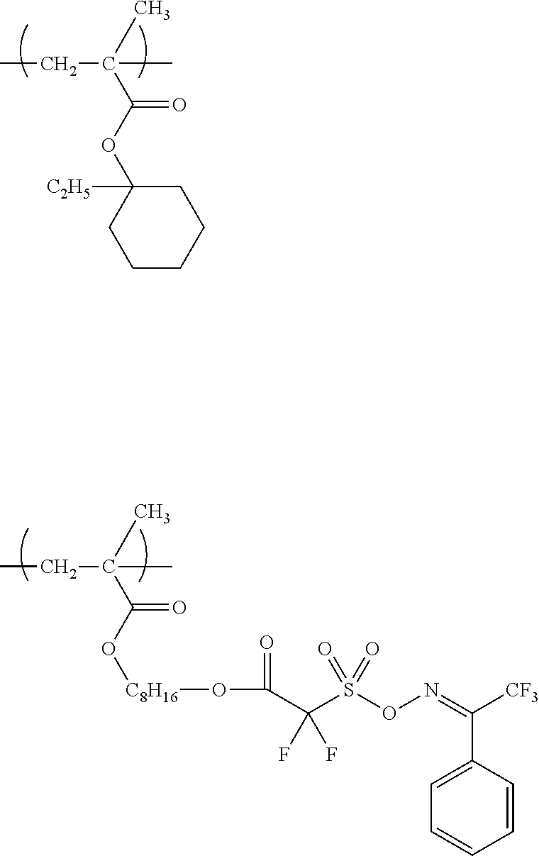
CCC(C)(C(=O)O[C8H16]OC(C(S(ON=C(C1=CC=CC=C1)[CF3])(=O)=O)(F)F)=O)C.CCC(C)(C(=O)OC1([C2H5])CCCCC1)C
